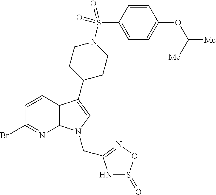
C12=C(C(C3CCN(S(=O)(=O)C4=CC=C(OC([Me])[Me])C=C4)CC3)=CN1CC1=NOS(=O)N1)C=CC(Br)=N2
